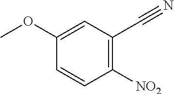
C(C1=C([NO2])C=CC(OC)=C1)#N
